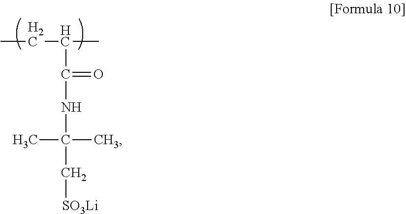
C(C(CC)C)(=O)NC(C)(C)C[SO3Li]
